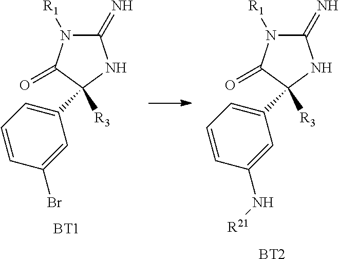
C1(=N)N([R1])C(=O)C([R3])(C2=CC=CC(N[R21])=C2)N1.[BT2].C1(=N)N([R1])C(=O)C([R3])(C2=CC=CC(Br)=C2)N1.[BT1]
